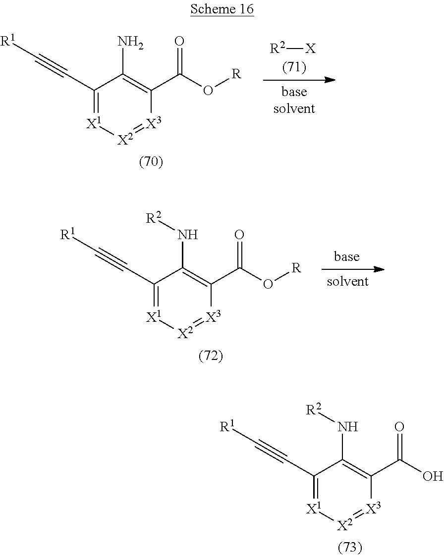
C1(C#C[R1])=[X1][X2]=[X3]C(C(O)=O)=C1N[R2].C1(C#C[R1])=[X1][X2]=[X3]C(C(O[R])=O)=C1N.[R2][X].C1(C#C[R1])=[X1][X2]=[X3]C(C(O[R])=O)=C1N[R2]
